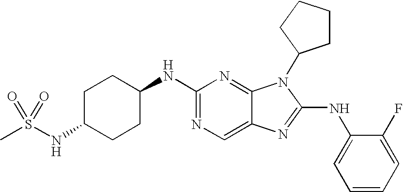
N(C1=NC=C2C(=N1)N(C1CCCC1)C(NC1=CC=CC=C1F)=N2)C1CCC(NS(=O)(C)=O)CC1
